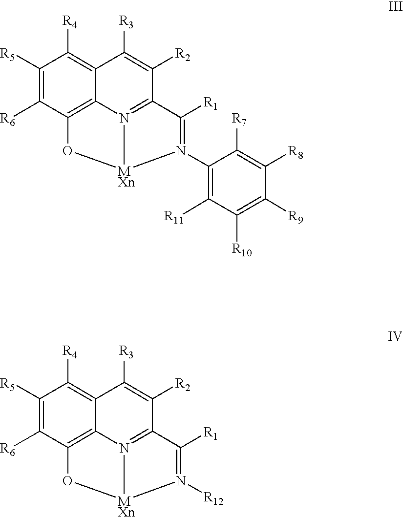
C1([R5])=C([R6])C2=C3C(=C1[R4])C([R3])=C([R2])C1=N3[MXn](O2)N(C2=C([R11])C([R10])=C([R9])C([R8])=C2[R7])=C1[R1].C1([R5])=C([R6])C2=C3C(=C1[R4])C([R3])=C([R2])C1=N3[MXn](O2)N([R12])=C1[R1]
